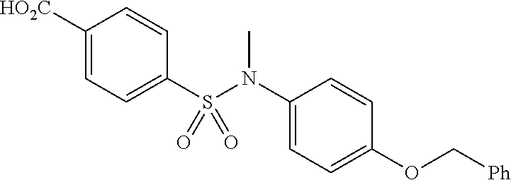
[HO2C]C1=CC=C(S(N(C)C2=CC=C(OC[Ph])C=C2)(=O)=O)C=C1
